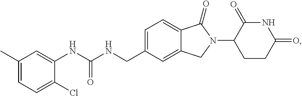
C1=C(CNC(NC2=CC(C)=CC=C2Cl)=O)C=C2C(=C1)C(=O)N(C1CCC(=O)NC1=O)C2
